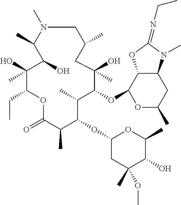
C1N(C)C(C)C(O)C(O)(C)C(CC)OC(=O)C(C)C(OC2CC(C)(OC)C(O)C(C)O2)C(C)C(OC2C3C(CC(C)O2)N(C)C(=NCC)O3)C(C)(O)CC1C
